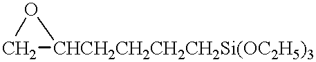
C1[CHCH2CH2CH2CH2Si(OC2H5)3]O1
